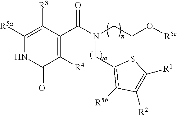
C1([R5a])=C([R3])C(C(N(CC2=C([R5b])C([R2])=C([R1])S2)CCO[R5c])=O)=C([R4])C(=O)N1
